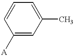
C1([A])=CC(C)=CC=C1
